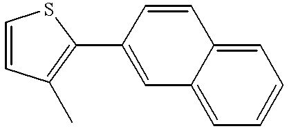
C1(C2=C(C)C=CS2)=CC2=CC=CC=C2C=C1
